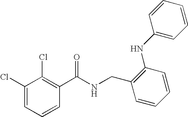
C1(Cl)=CC=CC(C(NCC2=C(NC3=CC=CC=C3)C=CC=C2)=O)=C1Cl
